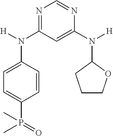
N1=C(N(C2=CC=C(P(=O)(C)C)C=C2)[H])C=C(N([H])C2CCCO2)N=C1
